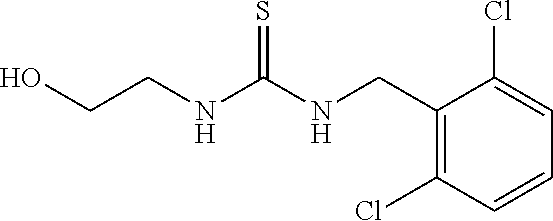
C1(CNC(NCCO)=S)=C(Cl)C=CC=C1Cl
